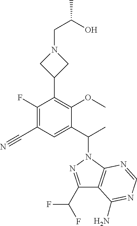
C1(F)=C(C#N)C=C(C(C)N2N=C(C(F)F)C3=C2N=CN=C3N)C(OC)=C1C1CN(CC(C)O)C1
